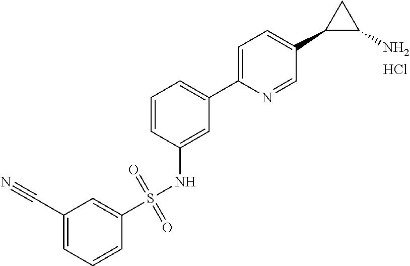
Cl.C1=CC(NS(=O)(=O)C2=CC(C#N)=CC=C2)=CC(C2=CC=C(C3C(N)C3)C=N2)=C1
